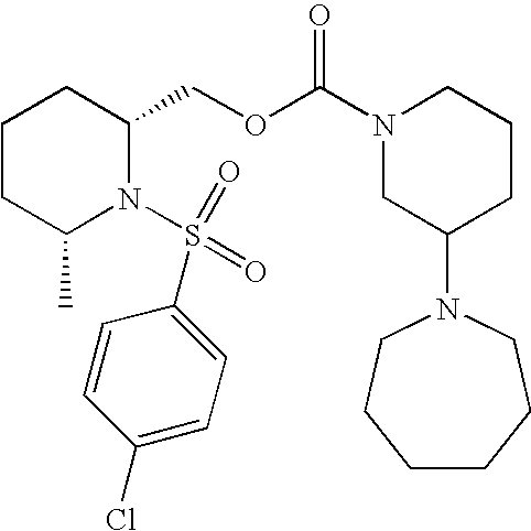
C1CC(C)N(S(=O)(=O)C2=CC=C(Cl)C=C2)C(COC(N2CC(N3CCCCCC3)CCC2)=O)C1
